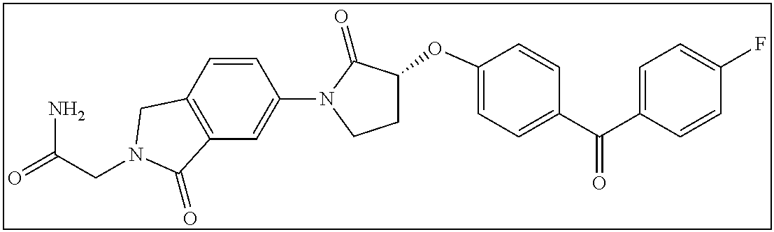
C(CN1CC2=C(C=C(N3C(=O)C(OC4=CC=C(C(C5=CC=C(F)C=C5)=O)C=C4)CC3)C=C2)C1=O)(=O)N
